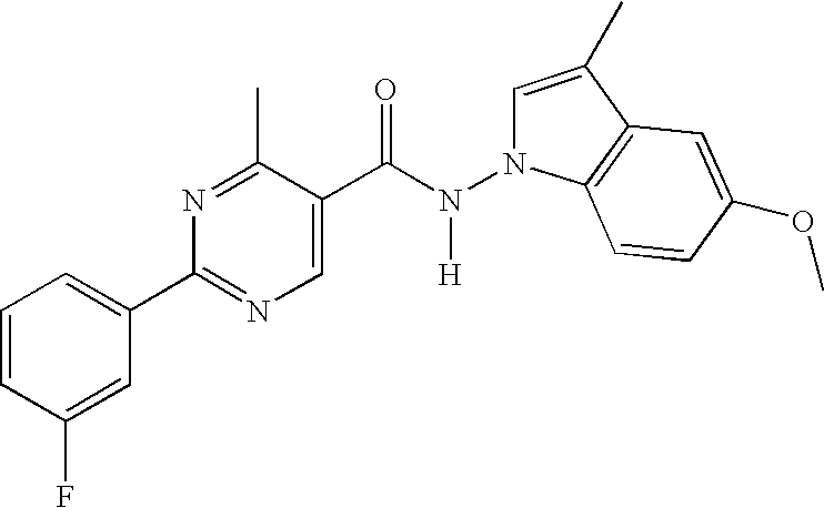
N1=C(C)C(C(N(N2C=C(C)C3=C2C=CC(OC)=C3)[H])=O)=CN=C1C1=CC=CC(F)=C1
